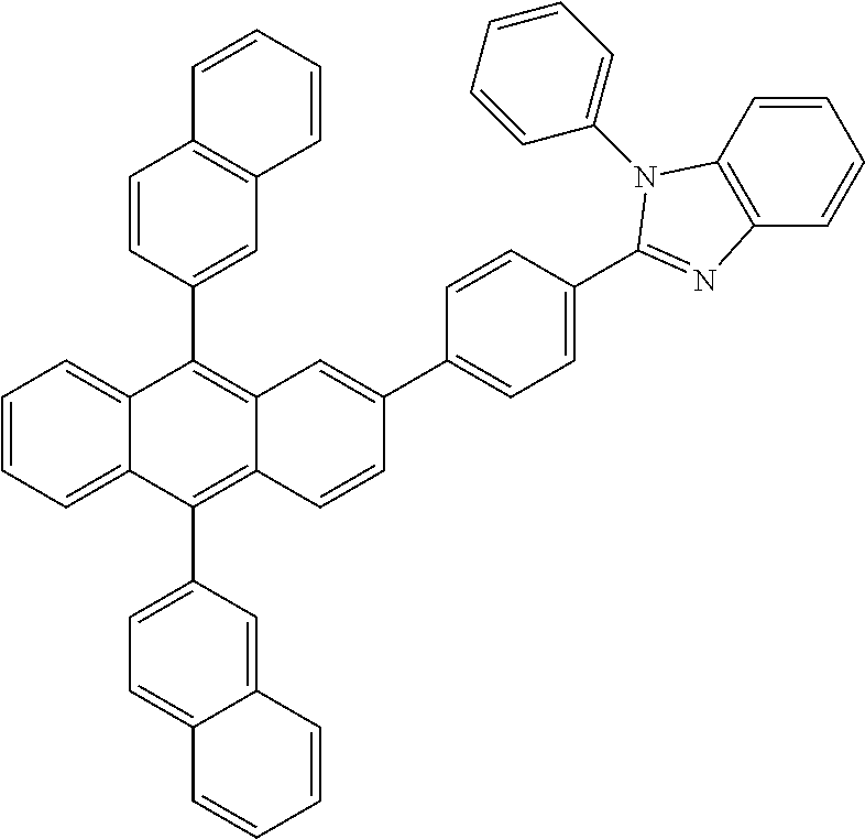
C1=CC=CC2=C1C=CC(C1=C3C(=C(C4=CC=C5C(=C4)C=CC=C5)C4=CC=CC=C14)C=CC(C1=CC=C(C4=NC5=C(C=CC=C5)N4C4=CC=CC=C4)C=C1)=C3)=C2
